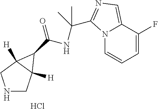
N1CC2([H])C([H])(C1)C2C(=O)NC(C1=NC=C2N1C=CC=C2F)(C)C.Cl
